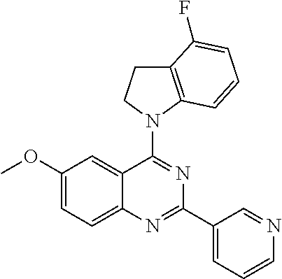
C1(OC)=CC=C2C(=C1)C(N1C3=C(CC1)C(F)=CC=C3)=NC(C1=CC=CN=C1)=N2
